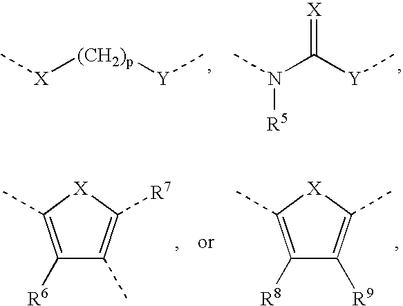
C[X][(CH2)p][Y]C.CN(C([Y]C)=[X])[R5].C1([R6])=C(C)[X]C([R7])=C1C.C1([R8])=C(C)[X]C(C)=C1[R9]
